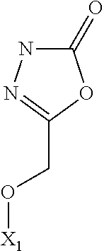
C1(=O)NN=C(CO[X1])O1
